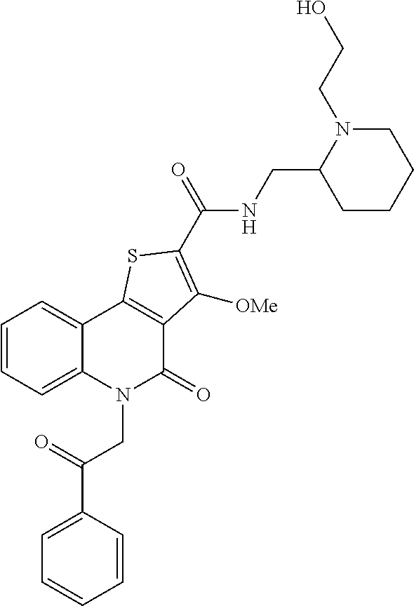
C1=CC=C2C(=C1)C1=C(C(=O)N2CC(C2=CC=CC=C2)=O)C([OMe])=C(C(=O)NCC2CCCCN2CCO)S1
